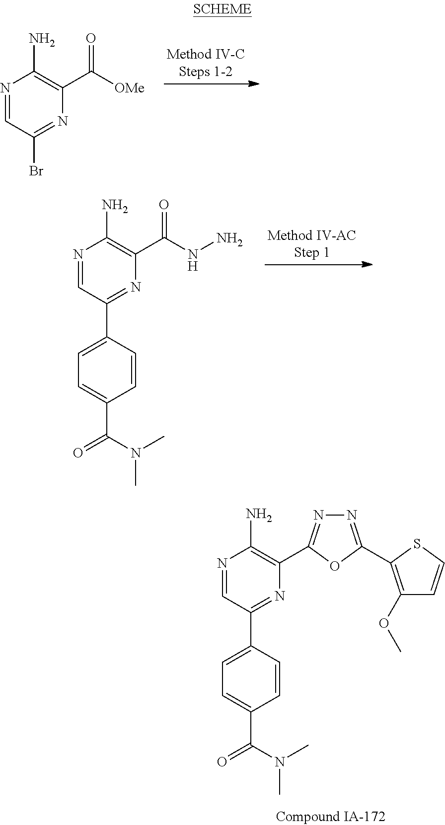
N1=CC(Br)=NC(C([OMe])=O)=C1N.N1=CC(C2=CC=C(C(N(C)C)=O)C=C2)=NC(C(NN)=O)=C1N.N1=CC(C2=CC=C(C(N(C)C)=O)C=C2)=NC(C2=NN=C(C3=C(OC)C=CS3)O2)=C1N
